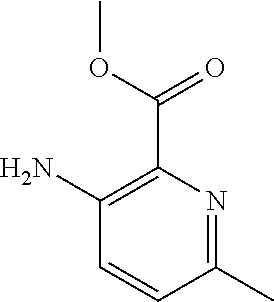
C1(N)=C(C(OC)=O)N=C(C)C=C1
